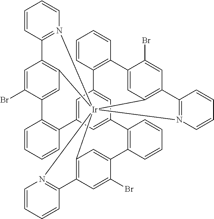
C12=C3C=C(Br)C(=C1)C1=C(C=CC=C1)C1=CC4=CC(=C1)C1=C(C=CC=C1)C1=CC5=C(C=C1Br)C1=N([Ir]256(C2=C(C=C(Br)C(=C2)C2=C4C=CC=C2)C2=N6C=CC=C2)N2=C3C=CC=C2)C=CC=C1
